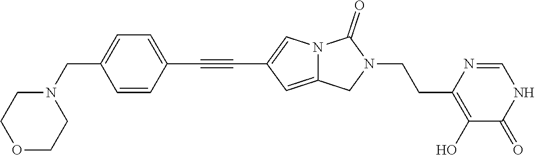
C1(C#CC2=CC=C(CN3CCOCC3)C=C2)=CN2C(=C1)CN(CCC1=C(O)C(=O)NC=N1)C2=O
